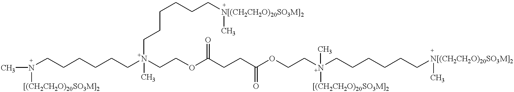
N(CCCCCC[N+](CCOC(CCC(OCC[N+](CCCCCC[N[(CH2CH2O)20SO3M]2]C)(C)[[(CH2CH2O)20SO3M]2])=O)=O)(CCCCCC[N[(CH2CH2O)20SO3M]2]C)C)(C)[[(CH2CH2O)20SO3M]2]
